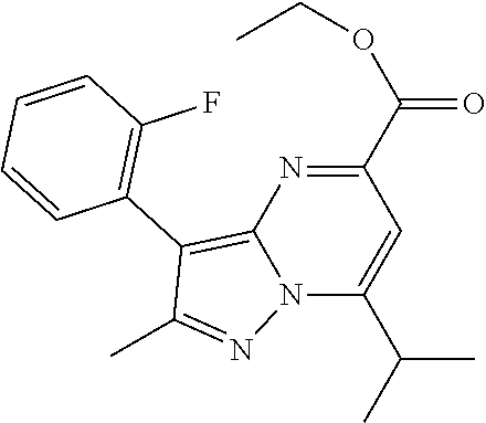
N12C(C(C)C)=CC(C(OCC)=O)=NC1=C(C1=C(F)C=CC=C1)C(C)=N2
